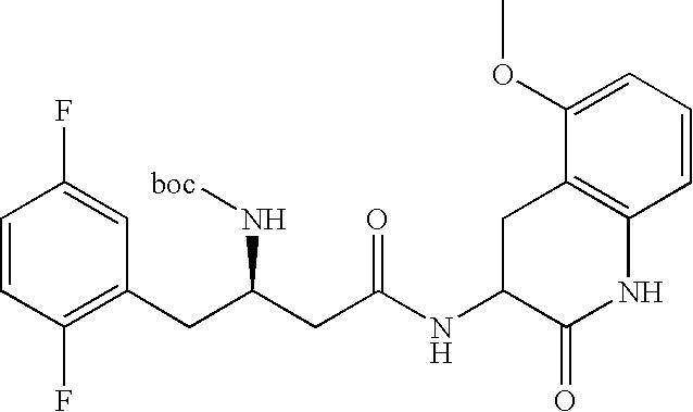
C1=CC(F)=C(CC(CC(NC2C(=O)NC3=C(C2)C(OC)=CC=C3)=O)N[boc])C=C1F
